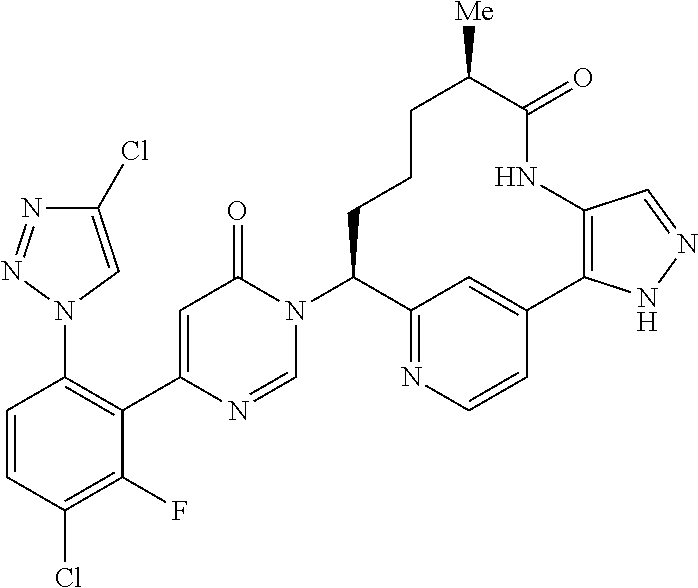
N1=NN(C2=C(C3=CC(=O)N(C4C5=NC=CC(=C5)C5=C(NC(=O)C([Me])CCC4)C=NN5)C=N3)C(F)=C(Cl)C=C2)C=C1Cl
